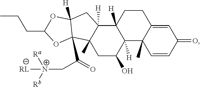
C1=C2C(C)(C=CC1=O)C1([H])C([H])(CC2)C2([H])C(C)(CC1O)C1(C(C[N+]([Rb])([Ra])[RL])=O)C([H])(C2)OC(CCC)O1
